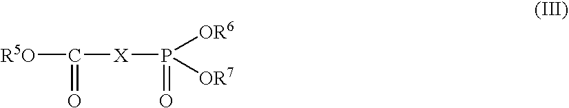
P([OR6])([OR7])([X]C(=O)[R5O])=O
